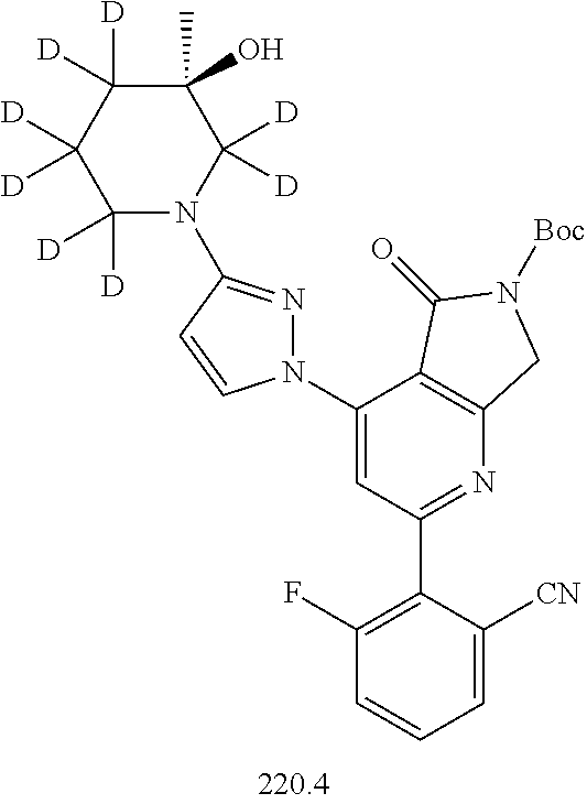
C1([D])([D])C([D])([D])C([D])([D])C(C)(O)C([D])([D])N1C1=NN(C2=CC(C3=C(F)C=CC=C3[CN])=NC3=C2C(=O)N([Boc])C3)C=C1
